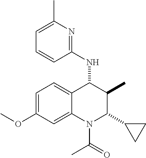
C1=C(OC)C=C2C(=C1)C(NC1=NC(C)=CC=C1)C(C)C(C1CC1)N2C(C)=O
